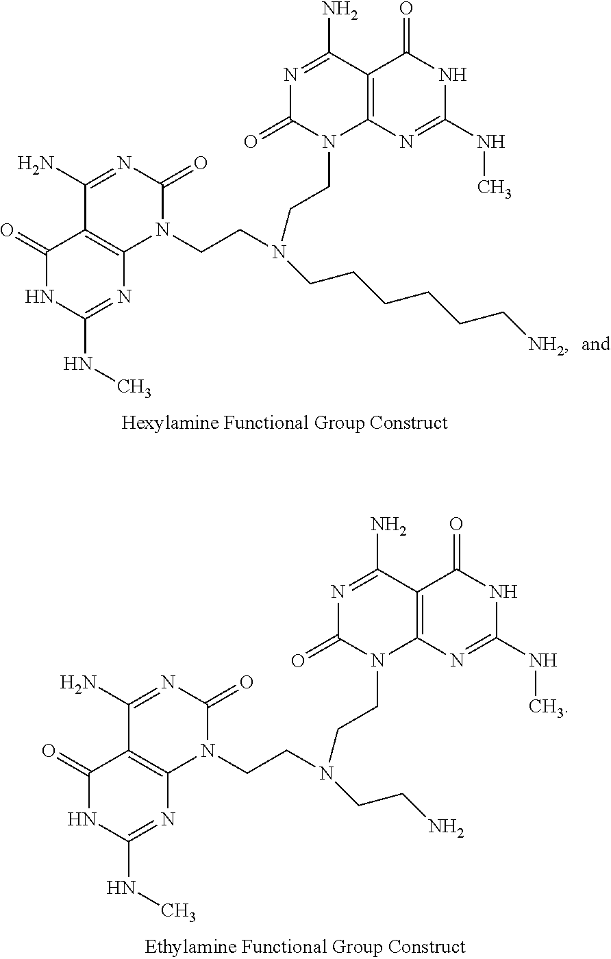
C1(=O)NC(NC)=NC2=C1C(N)=NC(=O)N2CCN(CCN1C2=C(C(N)=NC1=O)C(=O)NC(NC)=N2)CCCCCC[NH2].C1(=O)NC(NC)=NC2=C1C(N)=NC(=O)N2CCN(CCN1C2=C(C(N)=NC1=O)C(=O)NC(NC)=N2)CCN
